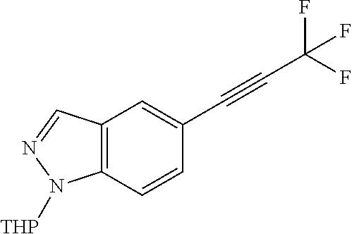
C12=C(C=CC(C#CC(F)(F)F)=C1)N([THP])N=C2
